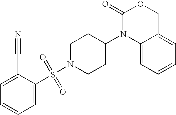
C1(=O)N(C2CCN(S(=O)(=O)C3=CC=CC=C3C#N)CC2)C2=CC=CC=C2CO1
